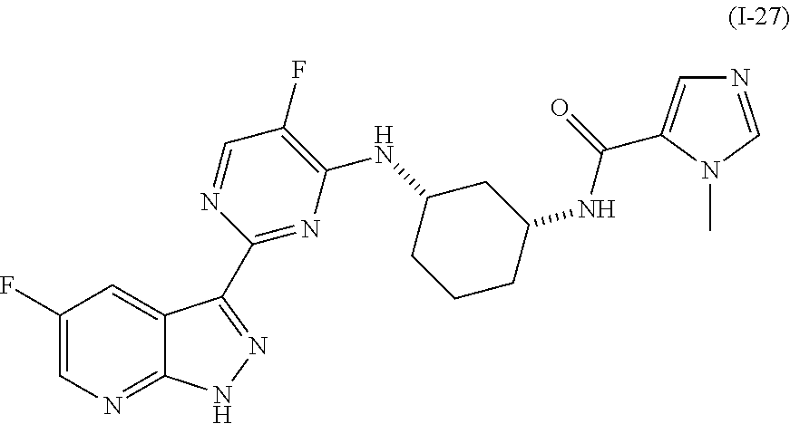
C1(F)=CN=C2C(=C1)C(C1=NC(NC3CCCC(NC(=O)C4=CN=CN4C)C3)=C(F)C=N1)=NN2
